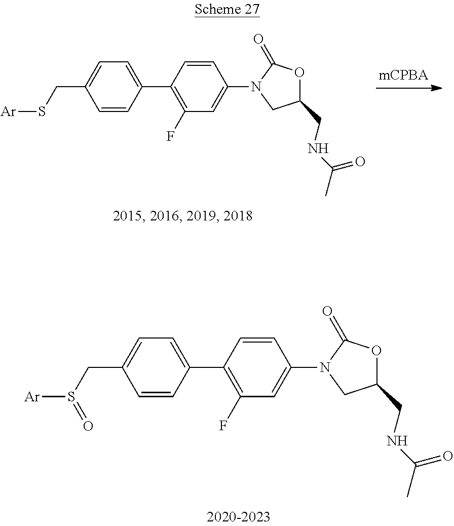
C1=C(C2=C(F)C=C(N3CC(CNC(=O)C)OC3=O)C=C2)C=CC(CS([Ar])=O)=C1.C1=C(C2=C(F)C=C(N3CC(CNC(=O)C)OC3=O)C=C2)C=CC(CS[Ar])=C1
